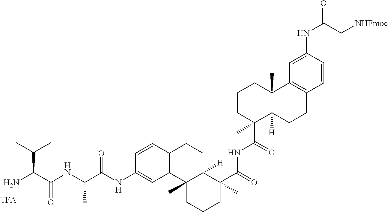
C(NC(C(=O)NC1=CC2=C(C=C1)CCC1([H])C2(C)CCCC1(C(=O)NC(C1(C)C2([H])C(C)(CCC1)C1=C(CC2)C=CC(NC(=O)C[NHFmoc])=C1)=O)C)C)(C(N)C(C)C)=O
